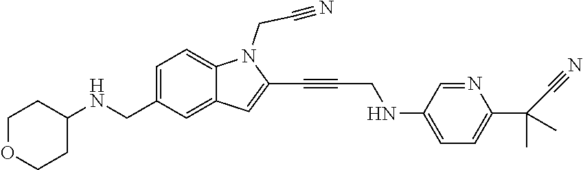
C1OCCC(NCC2=CC=C3C(=C2)C=C(C#CCNC2=CC=C(C(C)(C)C#N)N=C2)N3CC#N)C1
